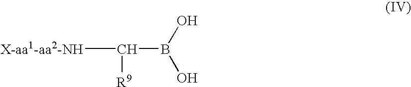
[X-aa1-aa2-NH]C(B(O)O)[R9]
